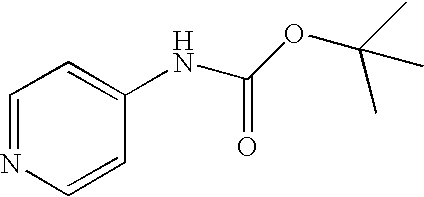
C1=NC=CC(NC(OC(C)(C)C)=O)=C1
